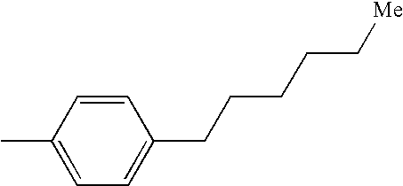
C1(C)=CC=C(CCCCC[Me])C=C1
